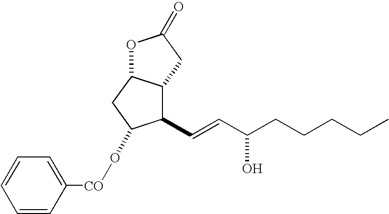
C1=CC([CO]OC2C(C=CC(CCCCC)O)C3C(C2)OC(=O)C3)=CC=C1
